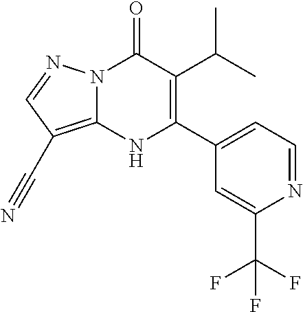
N12C(=C(C#N)C=N1)NC(C1=CC=NC(C(F)(F)F)=C1)=C(C(C)C)C2=O
